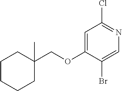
C1=C(OCC2(C)CCCCC2)C(Br)=CN=C1Cl
